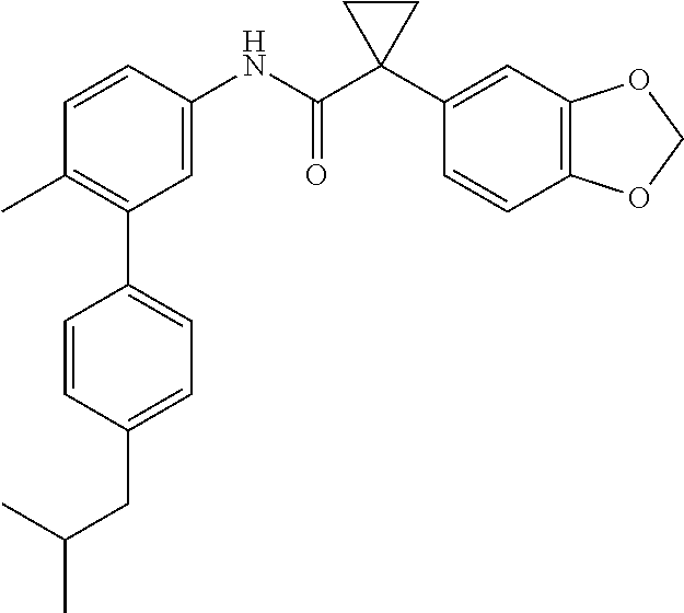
C1=C(NC(C2(C3=CC4=C(C=C3)OCO4)CC2)=O)C=CC(C)=C1C1=CC=C(CC(C)C)C=C1
